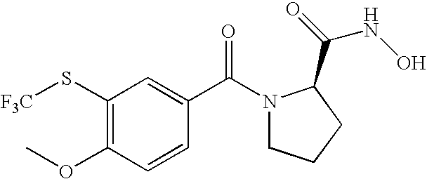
C1(S[F3C])=C(OC)C=CC(C(N2CCCC2C(=O)NO)=O)=C1
